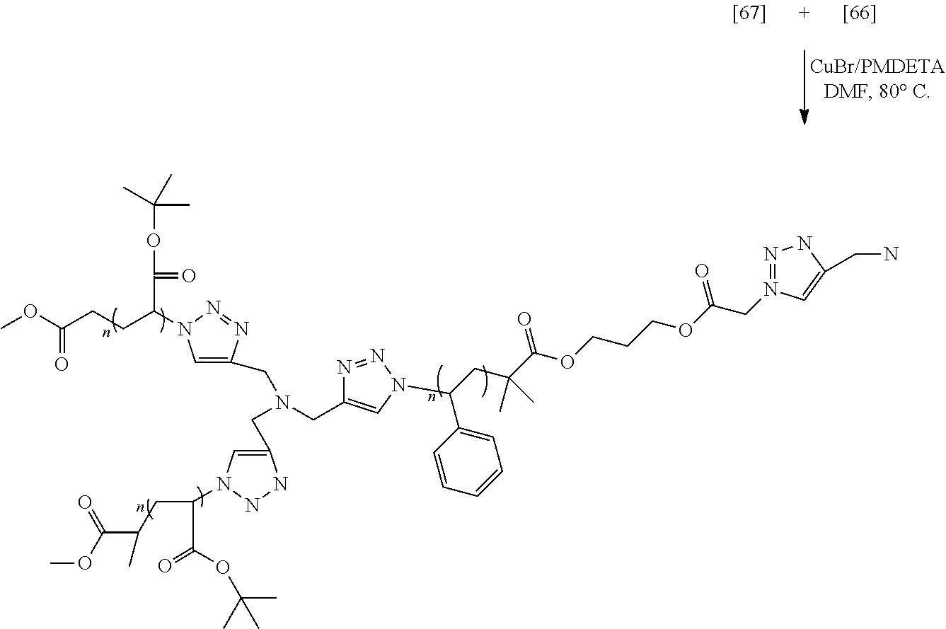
N1=N(CC(OCCCOC(C(C)(CC(C2=CC=CC=C2)N2C=C(CN(CC3=CN(C(CCC(OC)=O)C(=O)OC(C)(C)C)N=N3)CC3=CN(C(C(=O)OC(C)(C)C)CC(C(OC)=O)C)NN3)N=N2)C)=O)=O)C=C(CN)N1
